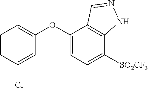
C1(OC2=CC=C([SO2CF3])C3=C2C=NN3)=CC=CC(Cl)=C1
